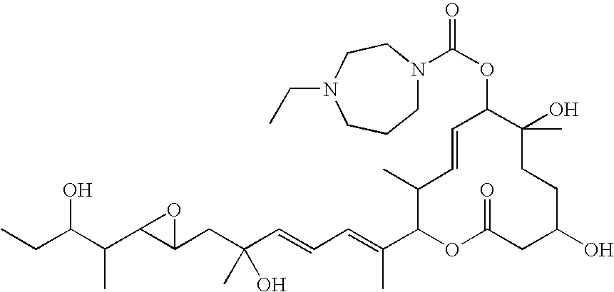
CCC(C(C1C(CC(C=CC=C(C2OC(=O)CC(O)CCC(O)(C)C(OC(=O)N3CCCN(CC)CC3)C=CC2C)C)(O)C)O1)C)O
